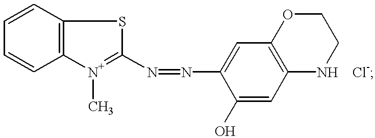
C12=C([N+](C)=C(N=NC3=CC4=C(C=C3O)NCCO4)S1)C=CC=C2.[Cl-]
